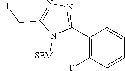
C1(C2=NN=C(CCl)N2[SEM])=C(F)C=CC=C1
